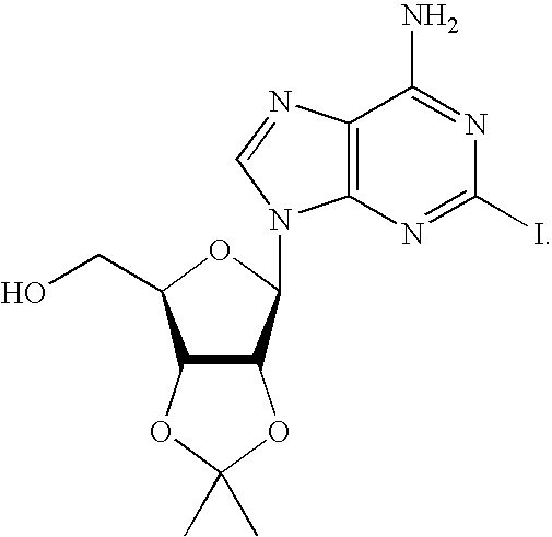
C12=C(N=C(I)N=C1N)N(C1C3C(C(CO)O1)OC(C)(C)O3)C=N2
